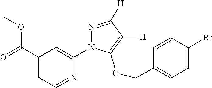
C1(C(=O)OC)=CC=NC(N2N=C([H])C([H])=C2OCC2=CC=C(Br)C=C2)=C1
